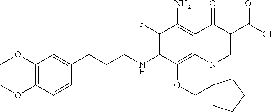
O(C)C1=C(OC)C=CC(CCCNC2=C(F)C(N)=C3C4=C2OCC2(N4C=C(C(O)=O)C3=O)CCCC2)=C1
